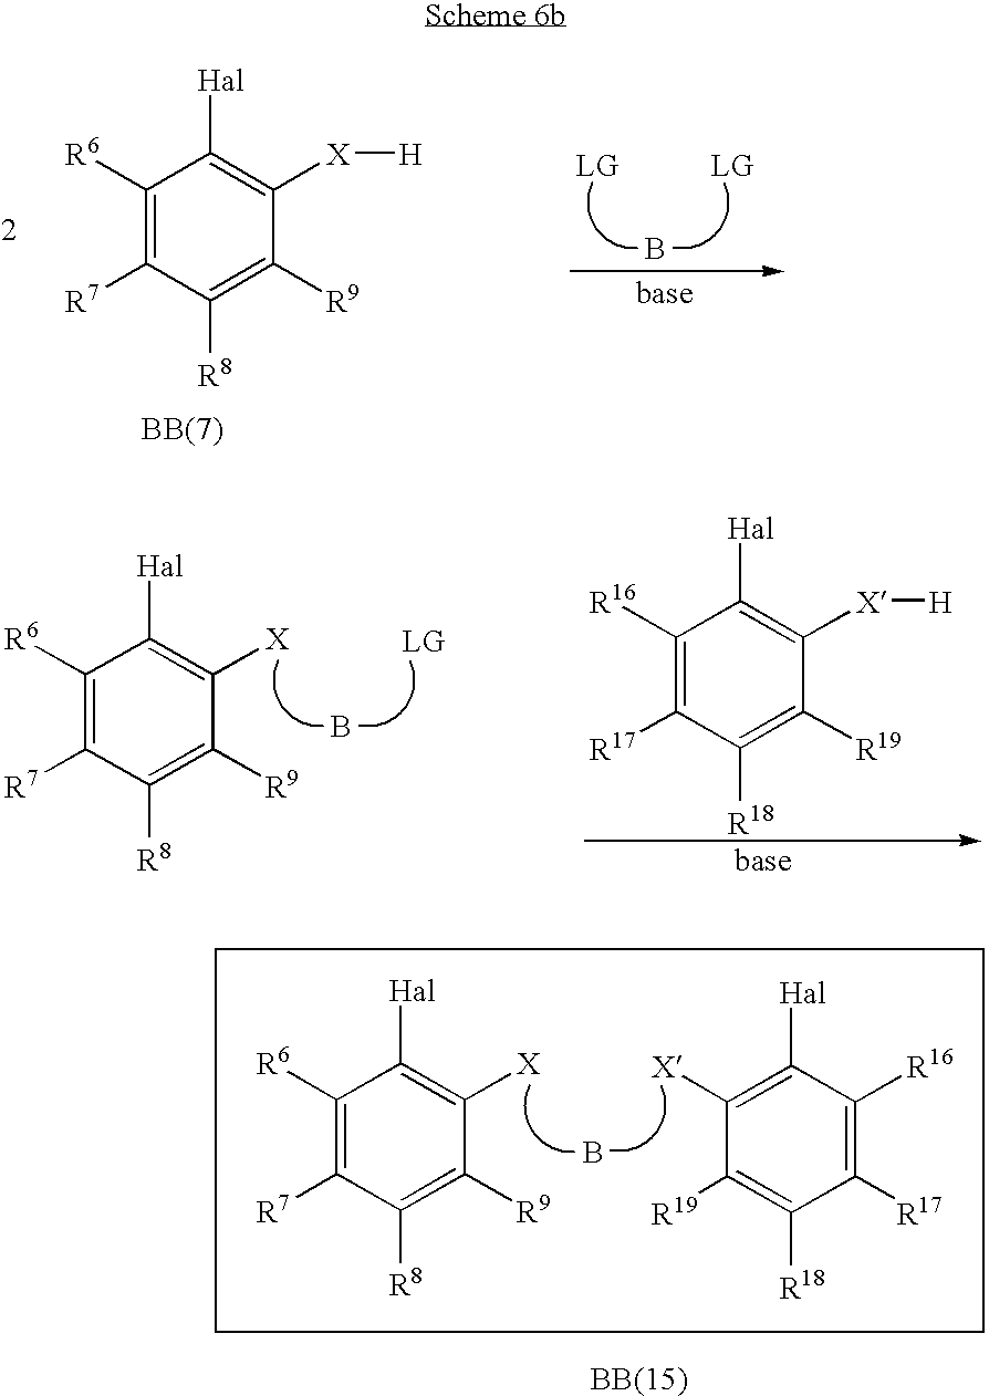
C1([R6])=C([R7])C([R8])=C([R9])C([X][H])=C1[Hal].B.B.C1([R6])=C([R7])C([R8])=C([R9])C([X])=C1[Hal].C1([R16])=C([R17])C([R18])=C([R19])C([X])=C1[Hal].B.C1([R6])=C([R7])C([R8])=C([R9])C([X])=C1[Hal].[LG].C1([R16])=C([R17])C([R18])=C([R19])C([X][H])=C1[Hal]
